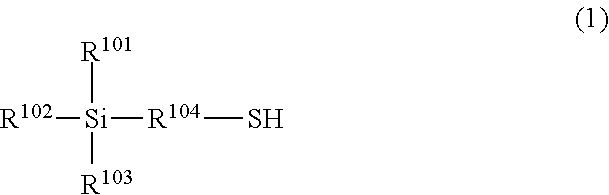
[R102][Si]([R104]S)([R101])[R103]
